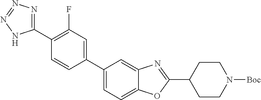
C1(C2=NN=NN2)=C(F)C=C(C2=CC=C3C(=C2)N=C(C2CCN([Boc])CC2)O3)C=C1
